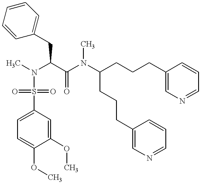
C(C(N(C(CCCC1=CN=CC=C1)CCCC1=CN=CC=C1)C)=O)(N(C)S(=O)(=O)C1=CC=C(OC)C(OC)=C1)CC1=CC=CC=C1
